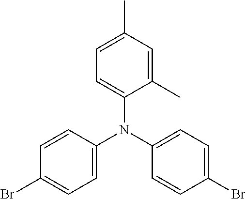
C1=C(C)C=C(C)C(N(C2=CC=C(Br)C=C2)C2=CC=C(Br)C=C2)=C1
